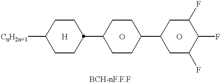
[CnH2n+1]C1CCC(C2CCC(C3CC(F)C(F)C(F)C3)CC2)CC1.[H].O.O
